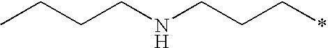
C(CNCCC*)CC
